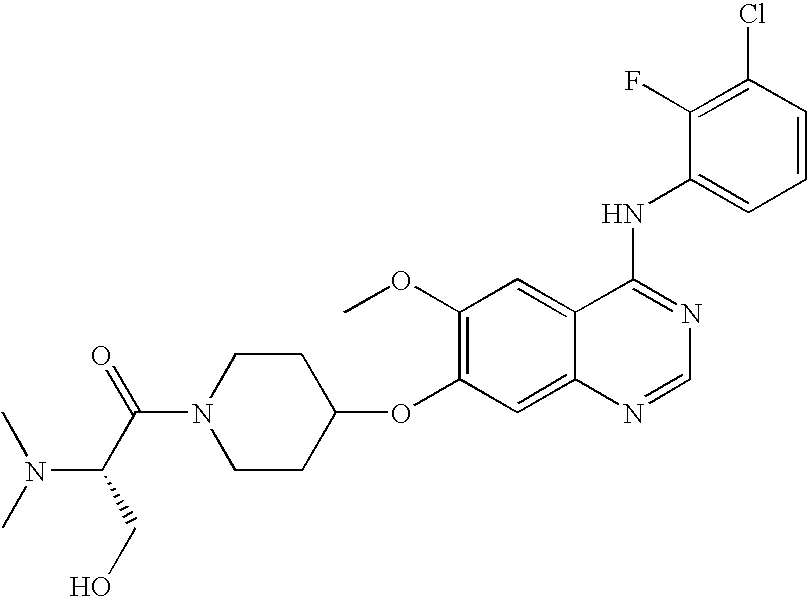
N1(C(=O)C(CO)N(C)C)CCC(OC2=C(OC)C=C3C(=C2)N=CN=C3NC2=CC=CC(Cl)=C2F)CC1
